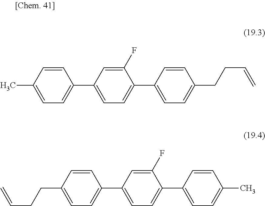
C1=CC(CCC=C)=CC=C1C1=CC=C(C2=CC=C(C)C=C2)C(F)=C1.C1=CC(CCC=C)=CC=C1C1=CC=C(C2=CC=C(C)C=C2)C=C1F
